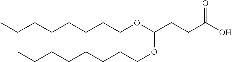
CCCCCCCCOC(CCC(O)=O)OCCCCCCCC
